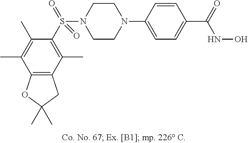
N1(C2=CC=C(C(=O)NO)C=C2)CCN(S(C2=C(C)C3=C(C(C)=C2C)OC(C)(C)C3)(=O)=O)CC1
